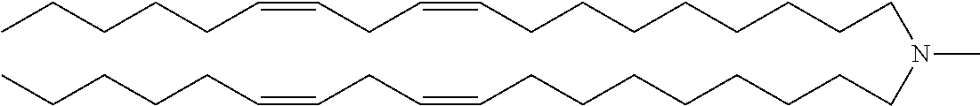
N(C)(CCCCCCCCC=CCC=CCCCCC)CCCCCCCCC=CCC=CCCCCC
